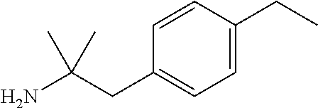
C(C(N)(C)C)C1=CC=C(CC)C=C1
